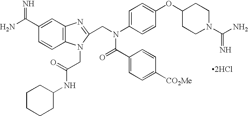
C1=CC2=C(C=C1C(N)=N)N=C(CN(C1=CC=C(OC3CCN(C(N)=N)CC3)C=C1)C(C1=CC=C([CO2Me])C=C1)=O)N2CC(NC1CCCCC1)=O.[2HCl]
